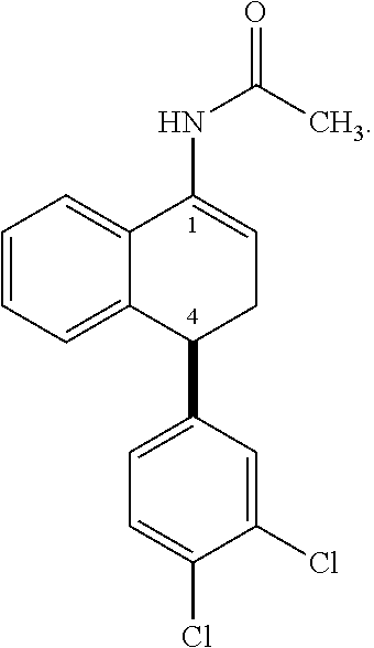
C12=CC=CC=C1C(C1=CC=C(Cl)C(Cl)=C1)CC=C2NC(=O)C
